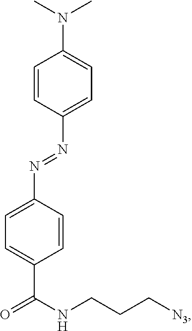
N(C1=CC=C(N=NC2=CC=C(C(NCCC[N3])=O)C=C2)C=C1)(C)C
